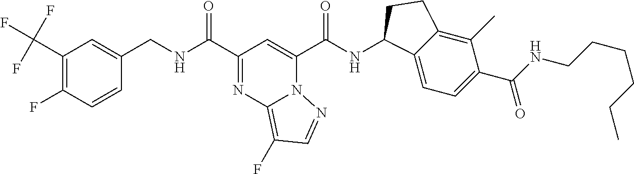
C1(C(F)(F)F)=C(F)C=CC(CNC(C2=NC3=C(F)C=NN3C(C(NC3C4=CC=C(C(NCCCCCC)=O)C(C)=C4CC3)=O)=C2)=O)=C1
